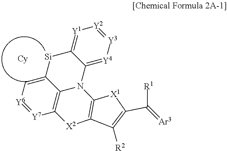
C12=C[Y6]=[Y7]C3=C1N(C1=[Y4][Y3]=[Y2][Y1]=C1[Si]2)C1=C([X2]3)C([R2])=C(C([R1])=[Ar3])[X1]1
